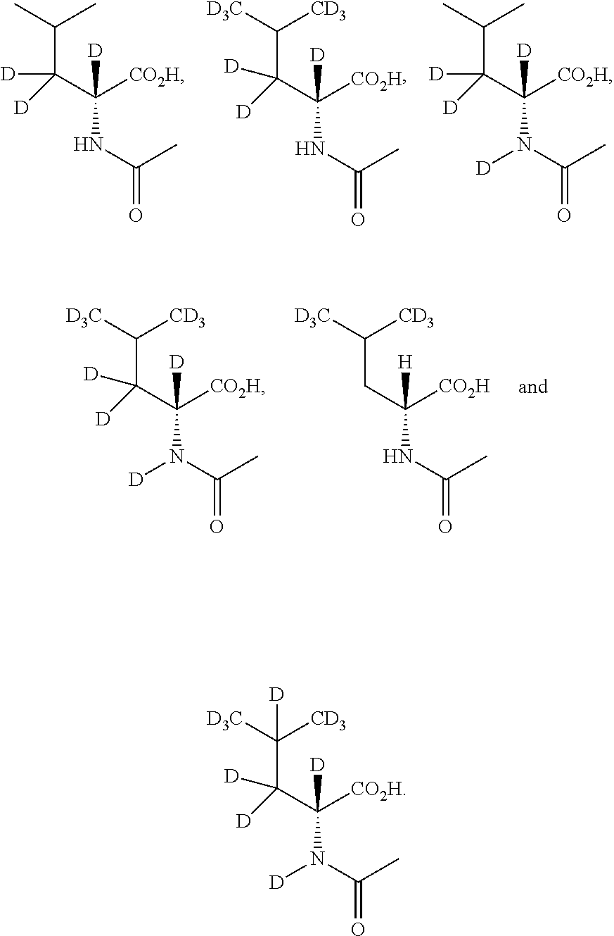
[D3C]C([CD3])C(C(NC(=O)C)([CO2H])[D])([D])[D].CC(C)C(C(NC(=O)C)([CO2H])[D])([D])[D].CC(C)C(C(N(C(=O)C)[D])([CO2H])[D])([D])[D].[D3C]C([CD3])CC(NC(=O)C)([CO2H])[H].[D3C]C([CD3])C(C(N(C(=O)C)[D])([CO2H])[D])([D])[D].[D3C]C([CD3])(C(C(N(C(=O)C)[D])([CO2H])[D])([D])[D])[D]
